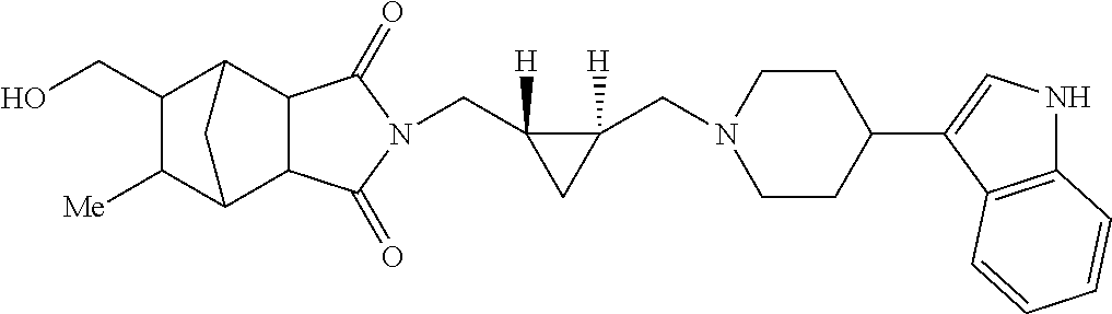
C(C1([H])C(CN2CCC(C3=CNC4=C3C=CC=C4)CC2)([H])C1)N1C(=O)C2C3C([Me])C(CO)C(C2C1=O)C3
